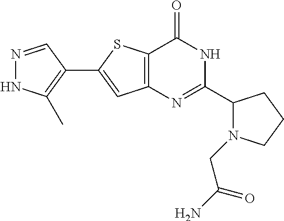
N1=CC(C2=CC3=C(S2)C(=O)NC(C2N(CC(N)=O)CCC2)=N3)=C(C)N1
